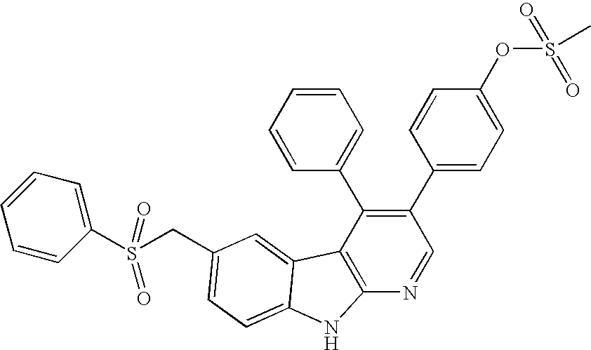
C(C1=CC=C2C(=C1)C1=C(N=CC(C3=CC=C(OS(C)(=O)=O)C=C3)=C1C1=CC=CC=C1)N2)S(C1=CC=CC=C1)(=O)=O
